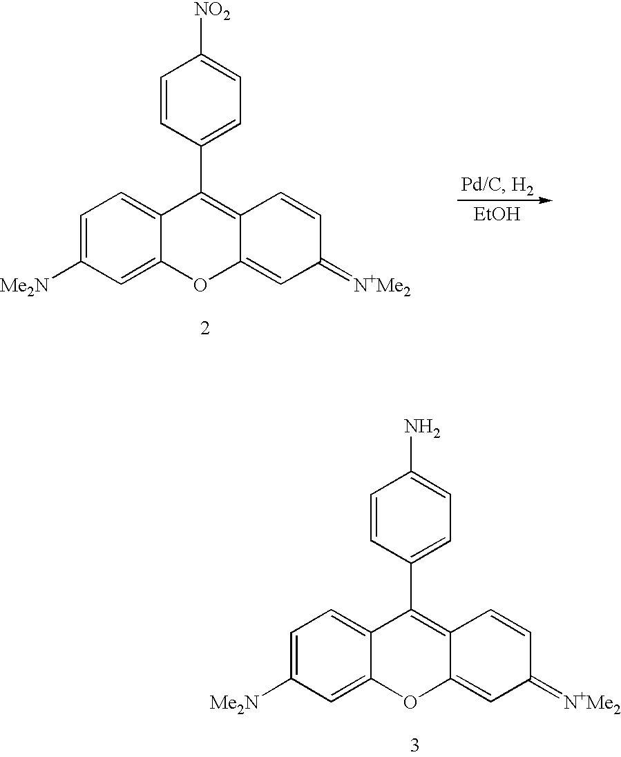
C1=C([Me2N])C=C2C(=C1)C(C1=CC=C([NO2])C=C1)=C1C(=CC(=[N+Me2])C=C1)O2.[EtOH].C1=C([Me2N])C=C2C(=C1)C(C1=CC=C(N)C=C1)=C1C(=CC(=[N+Me2])C=C1)O2
